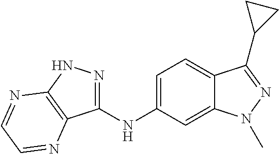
C1(NC2=CC=C3C(=C2)N(C)N=C3C2CC2)=NNC2=C1N=CC=N2
